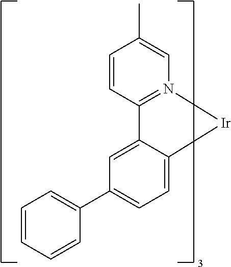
C1=C2C(=CC=C1C1=CC=CC=C1)[Ir]N1=C2C=CC(C)=C1
